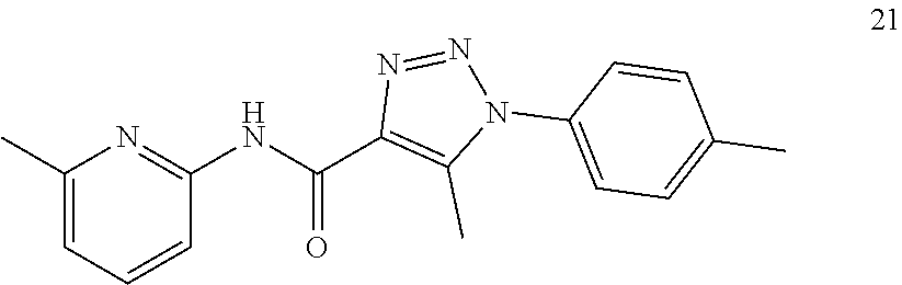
C1(C)=CC=CC(NC(C2=C(C)N(C3=CC=C(C)C=C3)N=N2)=O)=N1
